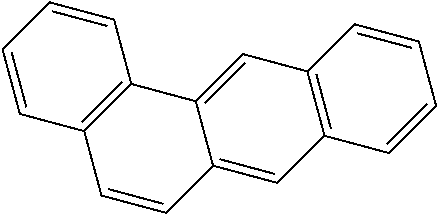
C1=CC=CC2=C1C1=CC3=C(C=C1C=C2)C=CC=C3
